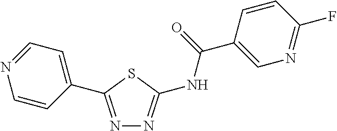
N1=C(C2=CC=NC=C2)SC(NC(C2=CN=C(F)C=C2)=O)=N1
